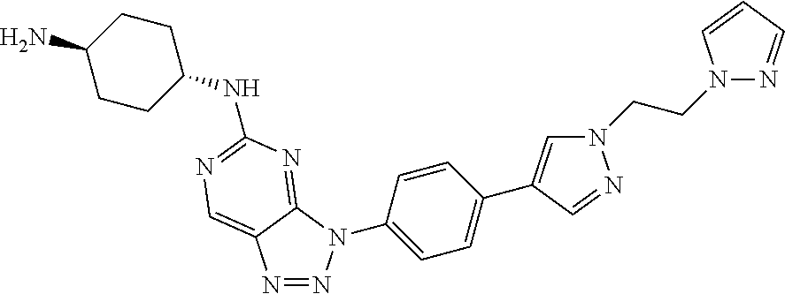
C1(N2N=NC3=CN=C(NC4CCC(N)CC4)N=C23)=CC=C(C2=CN(CCN3N=CC=C3)N=C2)C=C1
